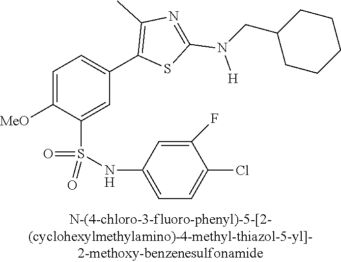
C1=C([MeO])C(S(NC2=CC=C(Cl)C(F)=C2)(=O)=O)=CC(C2=C(C)N=C(N([H])CC3CCCCC3)S2)=C1
